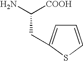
C1=CSC(CC([COOH])N)=C1
